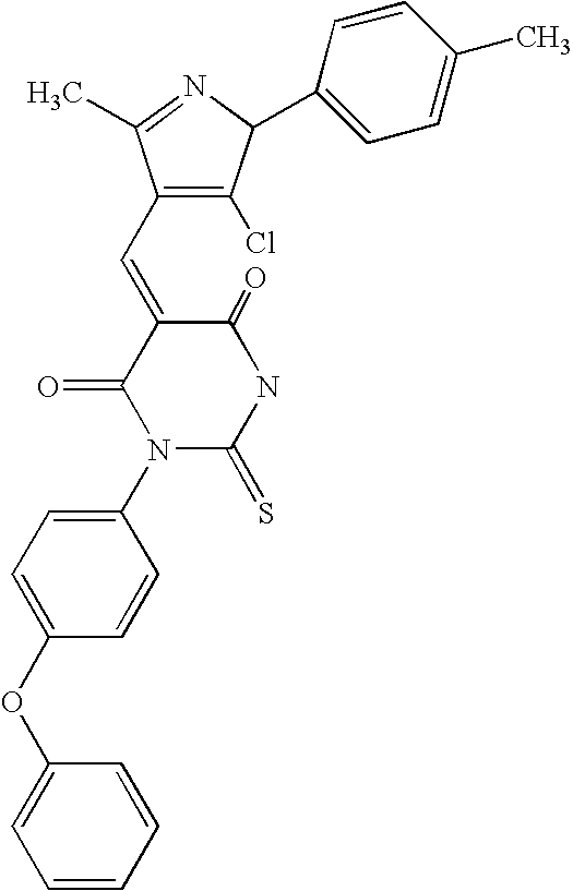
C1(OC2=CC=C(N3C(=S)NC(=O)C(=CC4=C(Cl)C(C5=CC=C(C)C=C5)N=C4C)C3=O)C=C2)=CC=CC=C1
